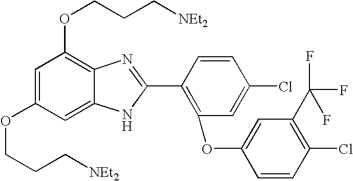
C1=C(OCCC[NEt2])C=C2C(=C1OCCC[NEt2])N=C(C1=C(OC3=CC(C(F)(F)F)=C(Cl)C=C3)C=C(Cl)C=C1)N2
